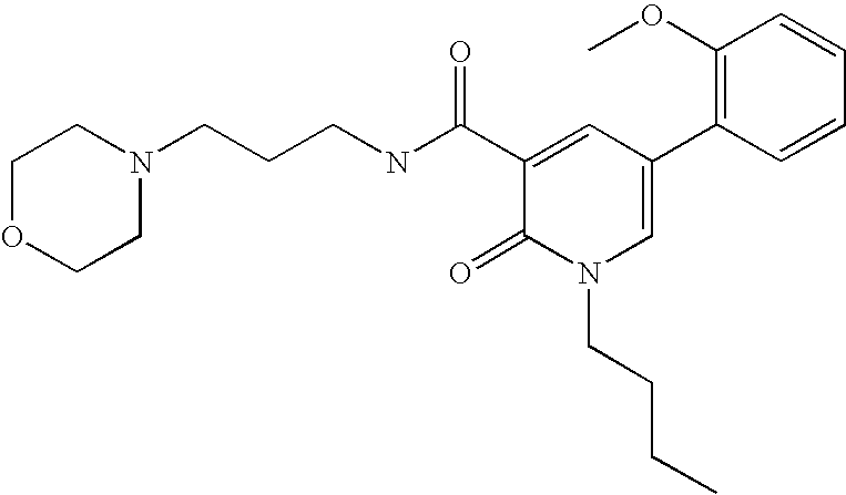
C(CNC(C1=CC(C2=C(OC)C=CC=C2)=CN(CCCC)C1=O)=O)CN1CCOCC1
